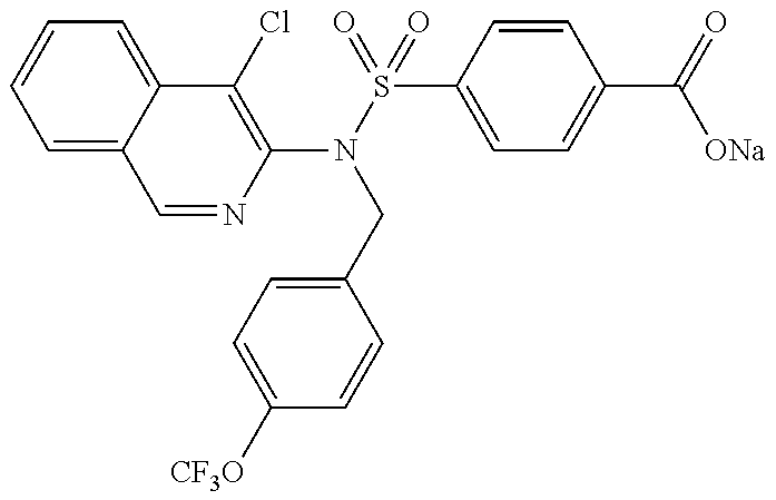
C1=NC(N(S(=O)(=O)C2=CC=C(C(=O)[ONa])C=C2)CC2=CC=C([CF3O])C=C2)=C(Cl)C2=CC=CC=C12
